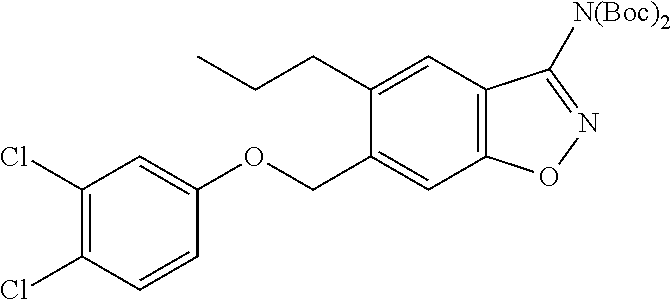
C1(Cl)=C(Cl)C=CC(OCC2=CC3=C(C=C2CCC)C([N(Boc)2])=NO3)=C1
